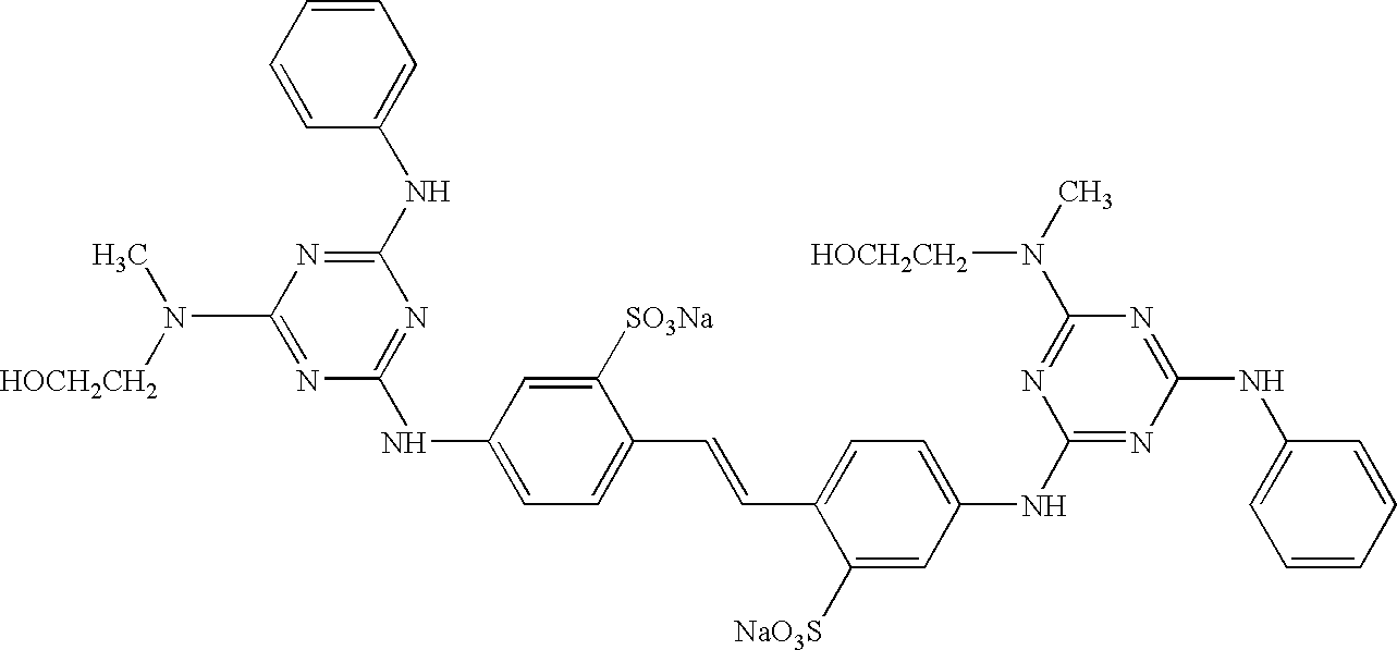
N(C1=NC(NC2=CC=C(C=CC3=CC=C(NC4=NC(NC5=CC=CC=C5)=NC(N(C)[HOCH2CH2])=N4)C=C3[NaO3S])C([SO3Na])=C2)=NC(NC2=CC=CC=C2)=N1)([HOCH2CH2])C
